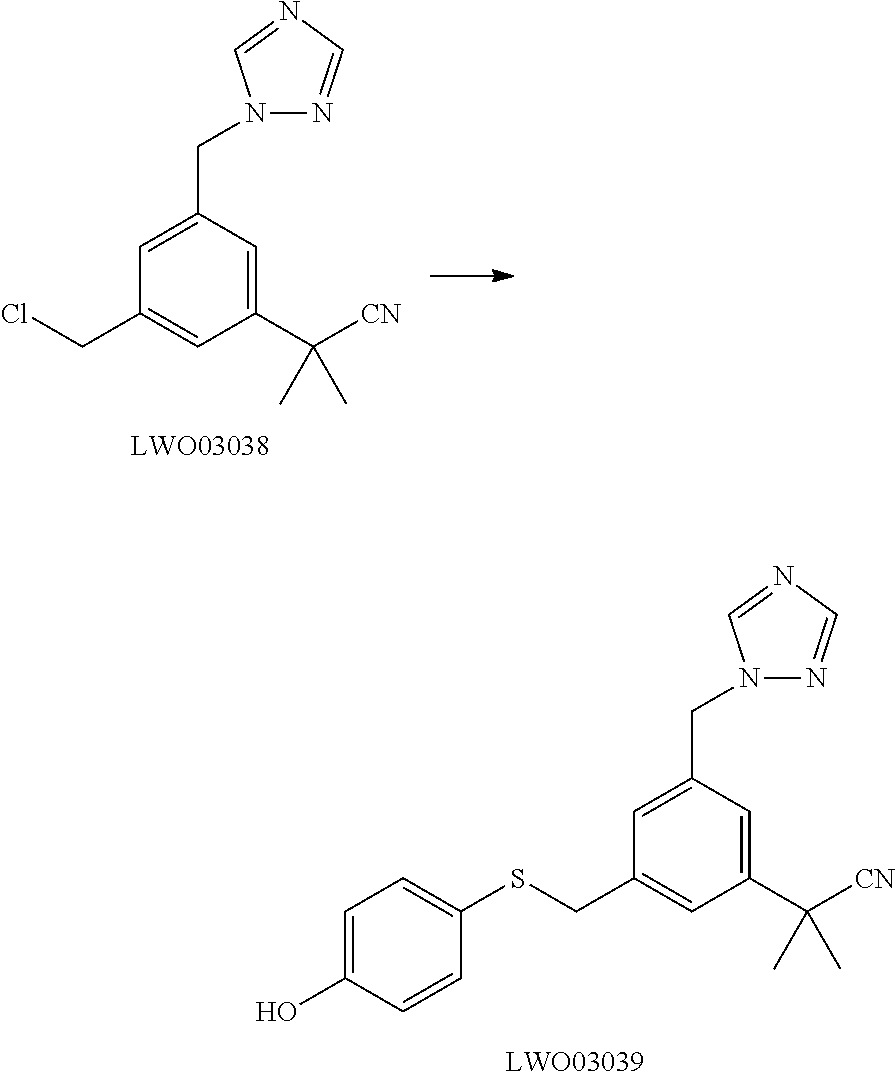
C1(CN2N=CN=C2)=CC(CCl)=CC(C([CN])(C)C)=C1.C1(CN2N=CN=C2)=CC(CSC2=CC=C(O)C=C2)=CC(C([CN])(C)C)=C1
